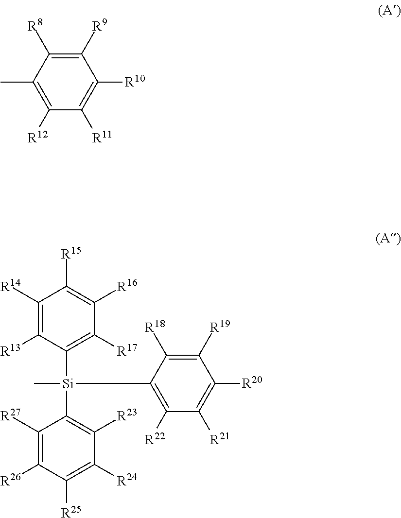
C1([R12])=C(C)C([R8])=C([R9])C([R10])=C1[R11].C1([R22])=C([Si](C)(C2=C([R17])C([R16])=C([R15])C([R14])=C2[R13])C2=C([R23])C([R24])=C([R25])C([R26])=C2[R27])C([R18])=C([R19])C([R20])=C1[R21]
